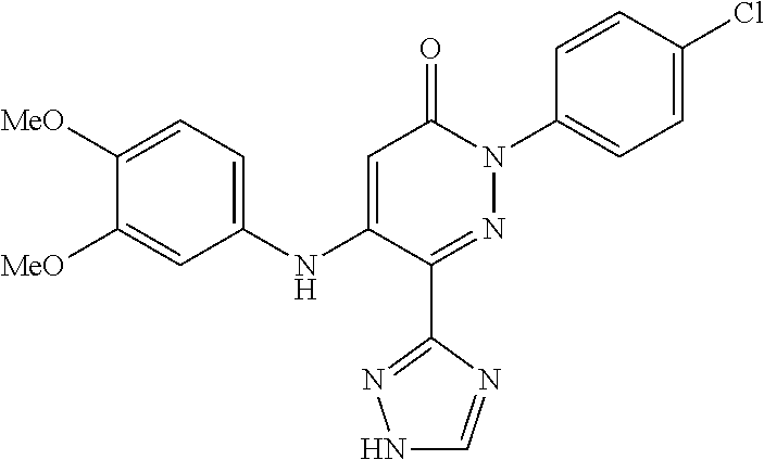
C1(C2=NN(C3=CC=C(Cl)C=C3)C(=O)C=C2NC2=CC=C([MeO])C([MeO])=C2)=NNC=N1
